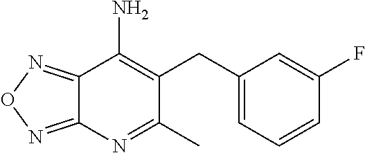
C12=NON=C1N=C(C)C(CC1=CC=CC(F)=C1)=C2N
